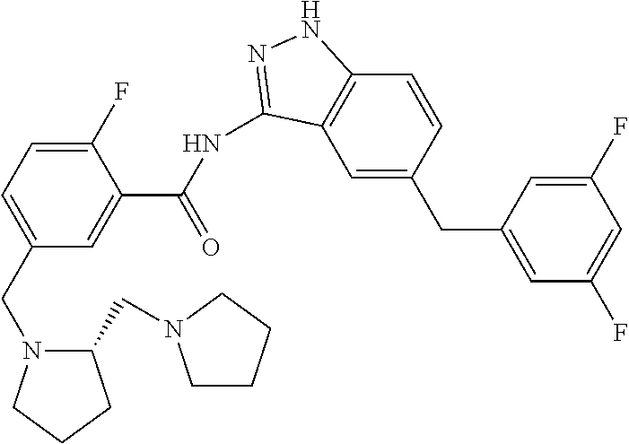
C12=C(C=C(CC3=CC(F)=CC(F)=C3)C=C1)C(NC(=O)C1=CC(CN3C(CN4CCCC4)CCC3)=CC=C1F)=NN2
